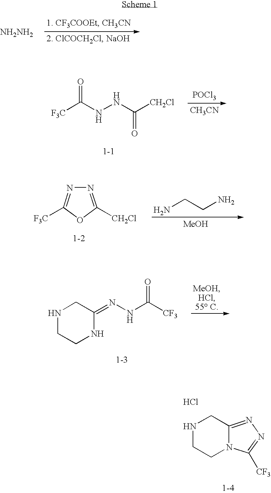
[NH2NH2].[F3C]C(NNC([CH2Cl])=O)=O.[POCl3].[CH3CN].N1=C([CH2Cl])OC([F3C])=N1.NCCN.[MeOH].N1CCNC(=NNC([CF3])=O)C1.N1CCN2C(=NN=C2[CF3])C1.Cl
